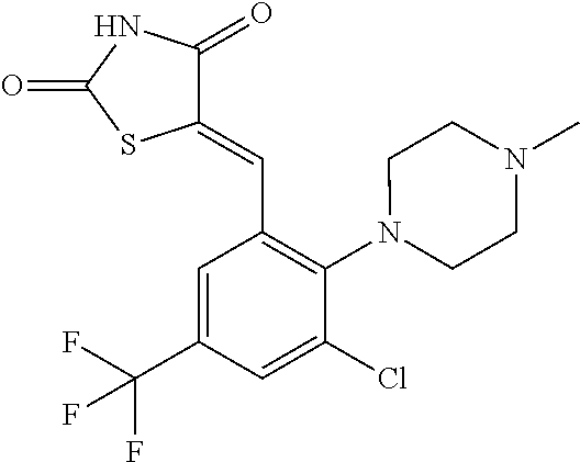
C1(=CC2=C(N3CCN(C)CC3)C(Cl)=CC(C(F)(F)F)=C2)C(=O)NC(=O)S1
